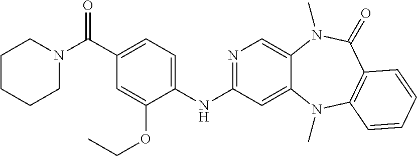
N1(C(C2=CC=C(NC3=NC=C4C(=C3)N(C)C3=C(C(=O)N4C)C=CC=C3)C(OCC)=C2)=O)CCCCC1
